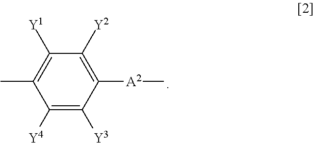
C1([A2]C)=C([Y2])C([Y1])=C(C)C([Y4])=C1[Y3]
